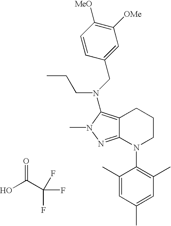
C12=C(N(CC3=CC([OMe])=C([MeO])C=C3)CCC)N(C)N=C1N(C1=C(C)C=C(C)C=C1C)CCC2.O=C(C(F)(F)F)O
